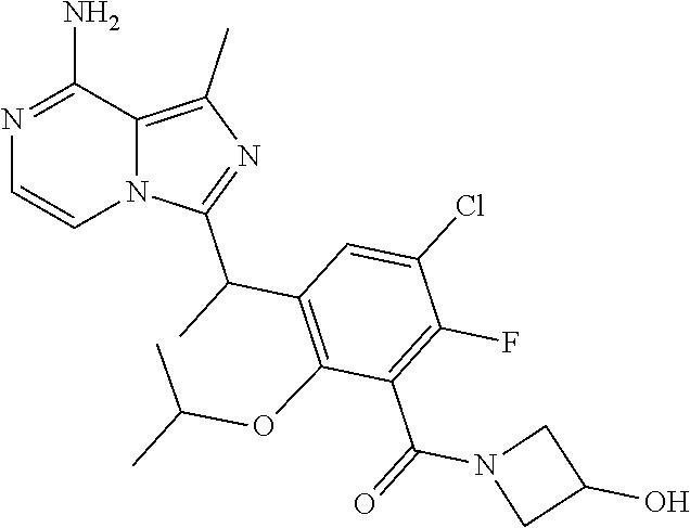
C12=C(C)N=C(C(C)C3=C(OC(C)C)C(C(=O)N4CC(O)C4)=C(F)C(Cl)=C3)N1C=CN=C2N
